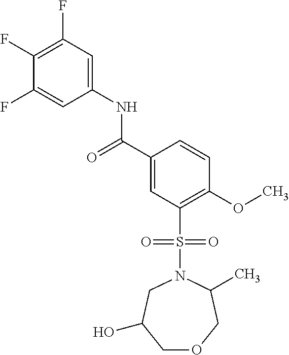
C(C1=CC(S(N2C(C)COCC(O)C2)(=O)=O)=C(OC)C=C1)(=O)NC1=CC(F)=C(F)C(F)=C1
